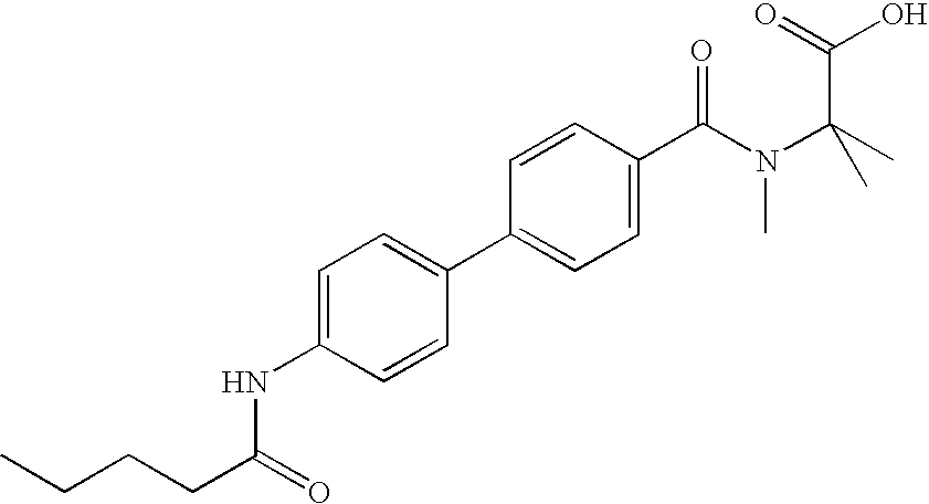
C1=C(NC(=O)CCCC)C=CC(C2=CC=C(C(N(C(C)(C)C(=O)O)C)=O)C=C2)=C1
